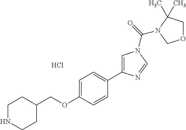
Cl.C1NCCC(COC2=CC=C(C3=CN(C(=O)N4C(C)(C)COC4)C=N3)C=C2)C1
